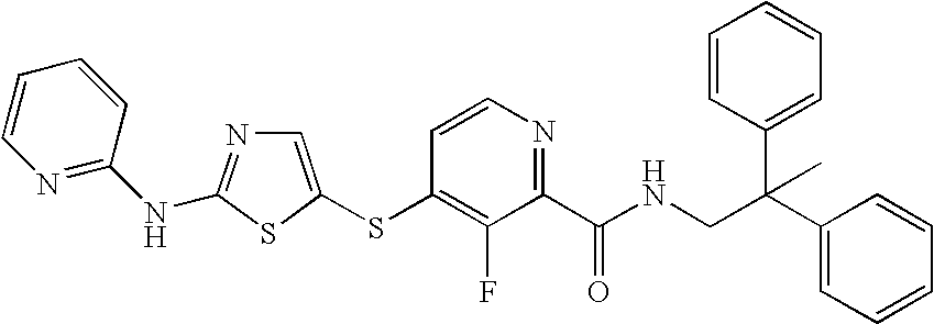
C1=C(SC2=C(F)C(C(NCC(C3=CC=CC=C3)(C3=CC=CC=C3)C)=O)=NC=C2)SC(NC2=NC=CC=C2)=N1
